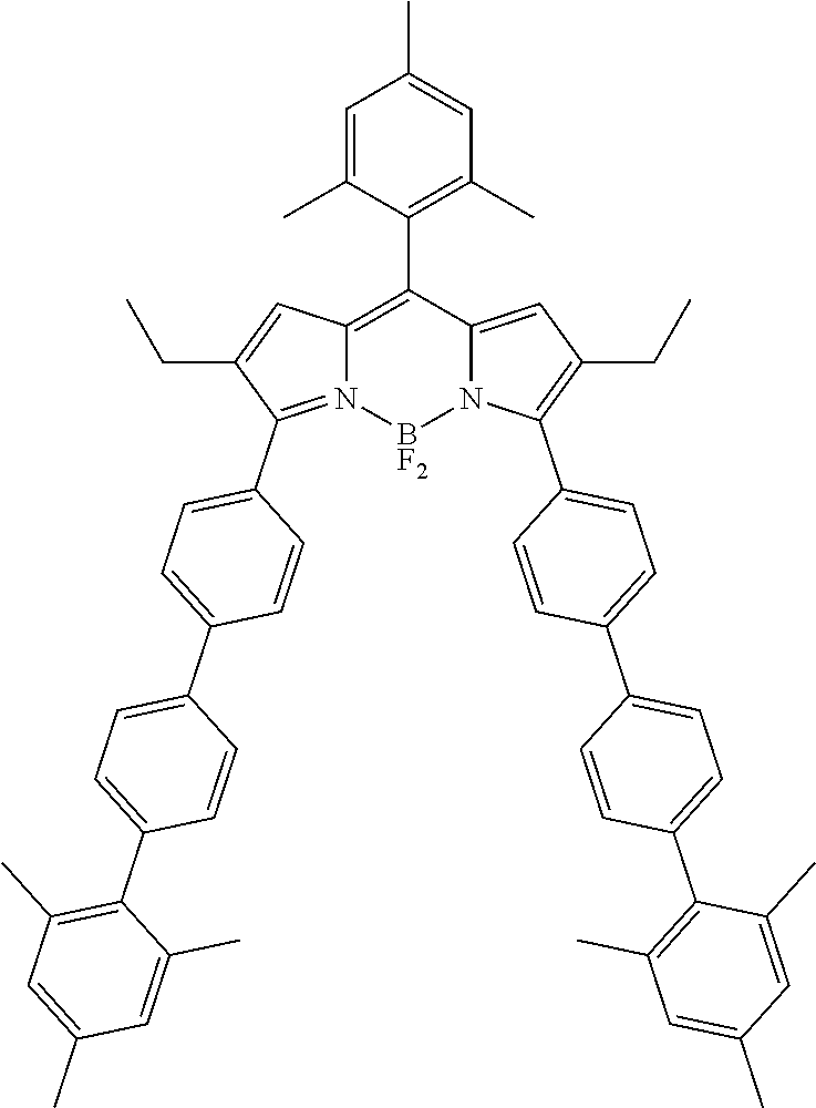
C1=C(C)C(C2=C3N(=C(C4=CC=C(C5=CC=C(C6=C(C)C=C(C)C=C6C)C=C5)C=C4)C(CC)=C3)[BF2]N3C2=CC(CC)=C3C2=CC=C(C3=CC=C(C4=C(C)C=C(C)C=C4C)C=C3)C=C2)=C(C)C=C1C
